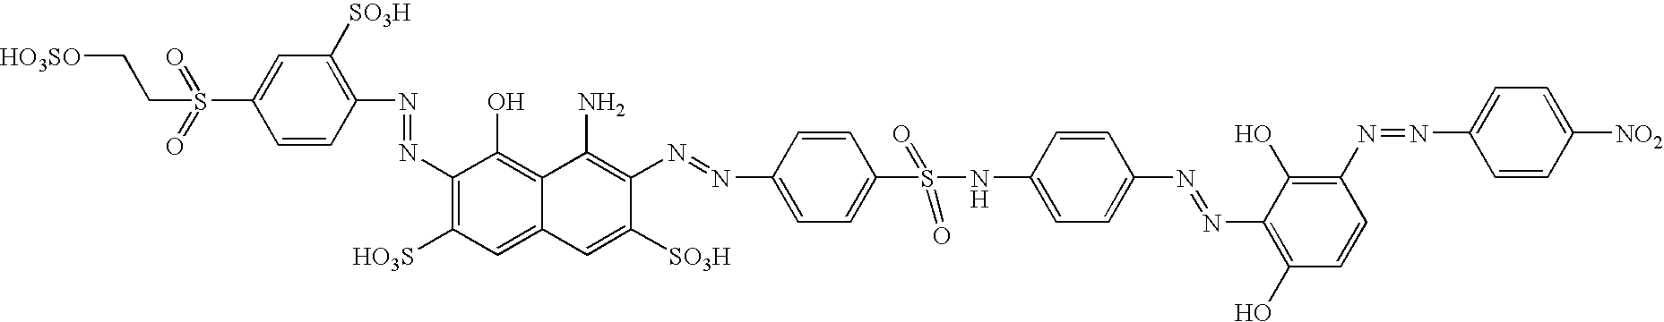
[HO3SO]CCS(=O)(=O)C1=CC([SO3H])=C(N=NC2=C([HO3S])C=C3C(=C2O)C(N)=C(N=NC2=CC=C(S(NC4=CC=C(N=NC5=C(O)C=CC(N=NC6=CC=C([NO2])C=C6)=C5O)C=C4)(=O)=O)C=C2)C([SO3H])=C3)C=C1
